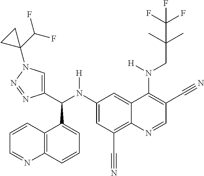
C1(N(C(C2=CN(C3(C(F)F)CC3)N=N2)C2=CC=CC3=C2C=CC=N3)[H])=CC(C#N)=C2C(=C1)C(N(CC(C)(C)C(F)(F)F)[H])=C(C#N)C=N2
